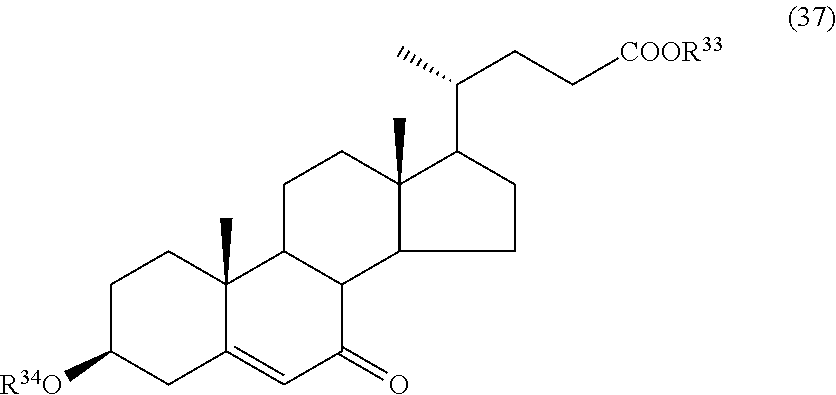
C1C([R34O])CC2=CC(=O)C3C(C2(C)C1)CCC1(C)C3CCC1C(C)CC[COOR33]
